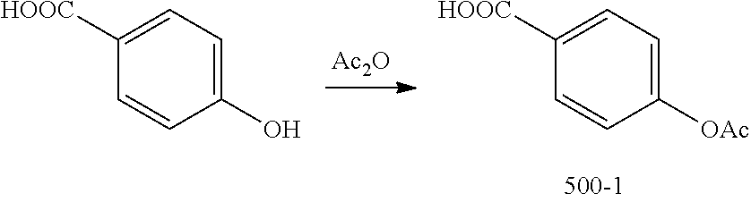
[Ac2O].C1([OAc])=CC=C([HOOC])C=C1.C1(O)=CC=C([HOOC])C=C1
